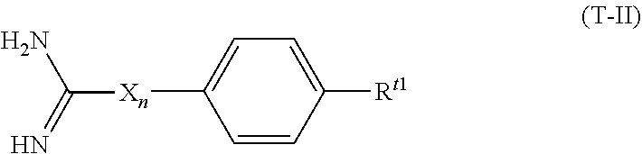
C1=CC([Rt1])=CC=C1[Xn]C(N)=N
